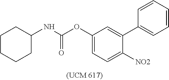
C1(OC(NC2CCCCC2)=O)=CC=C([NO2])C(C2=CC=CC=C2)=C1
